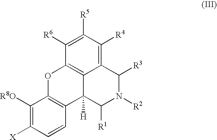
C1([R6])=C([R5])C([R4])=C2C3=C1OC1=C(C3([H])C([R1])N([R2])C2[R3])C=CC([X])=C1[R8O]
